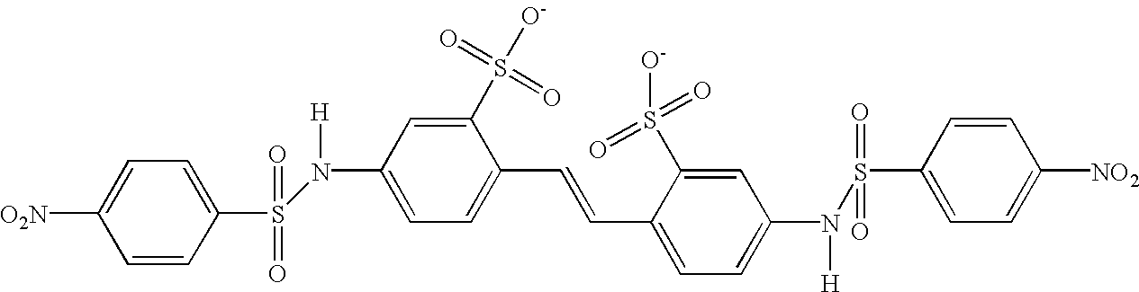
C1=CC(S(=O)(=O)N(C2=CC=C(C=CC3=CC=C(N(S(C4=CC=C([NO2])C=C4)(=O)=O)[H])C=C3S([O-])(=O)=O)C(S([O-])(=O)=O)=C2)[H])=CC=C1[O2N]
